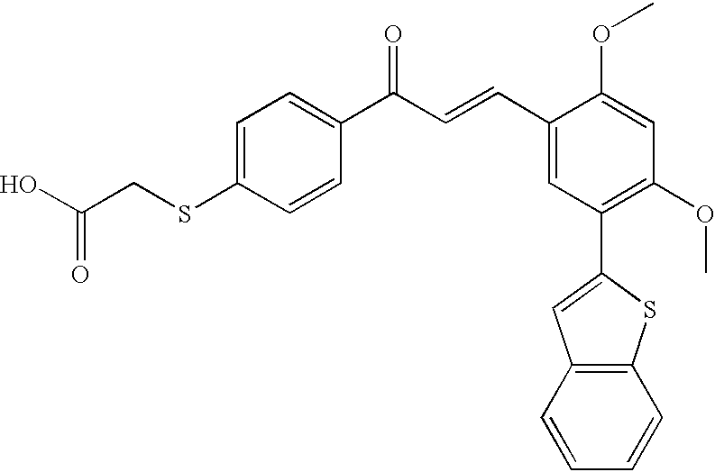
C1=C(SCC(O)=O)C=CC(C(=O)C=CC2=CC(C3=CC4=C(S3)C=CC=C4)=C(OC)C=C2OC)=C1
